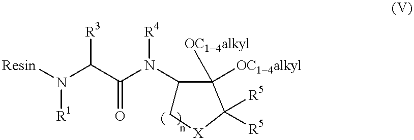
[Resin]N(C(C(N(C1C[X]C([R5])([R5])C1([OC14alkyl])[OC14alkyl])[R4])=O)[R3])[R1]
